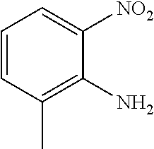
C1=CC(C)=C(N)C([NO2])=C1
